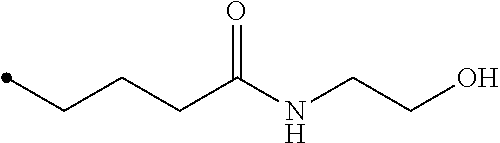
C(CCC)C(NCCO)=O
